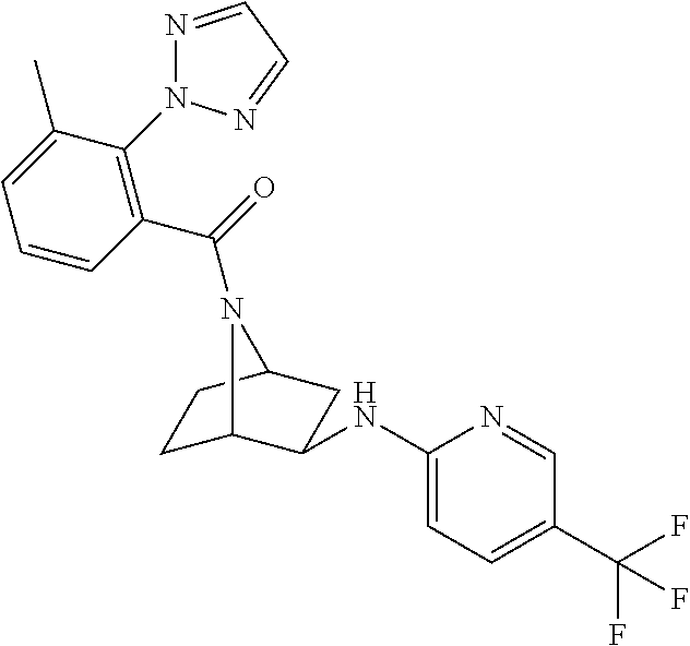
C1C2C(NC3=CC=C(C(F)(F)F)C=N3)CC(C1)N2C(=O)C1=C(N2N=CC=N2)C(C)=CC=C1
